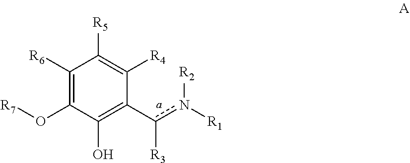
C1([R6])=C(O[R7])C(O)=C(c([R3])n([R1])[R2])C([R4])=C1[R5]
